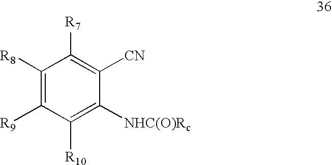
C1([NHC(O)Rc])=C([R10])C([R9])=C([R8])C([R7])=C1[CN]
